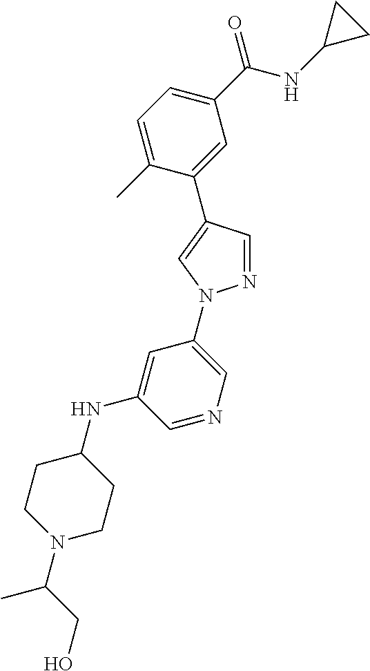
C1(C(NC2CC2)=O)=CC=C(C)C(C2=CN(C3=CN=CC(NC4CCN(C(CO)C)CC4)=C3)N=C2)=C1
